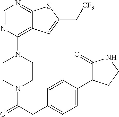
C1CN(C(CC2=CC=C(C3C(=O)NCC3)C=C2)=O)CCN1C1=C2C(=NC=N1)SC(C[CF3])=C2
